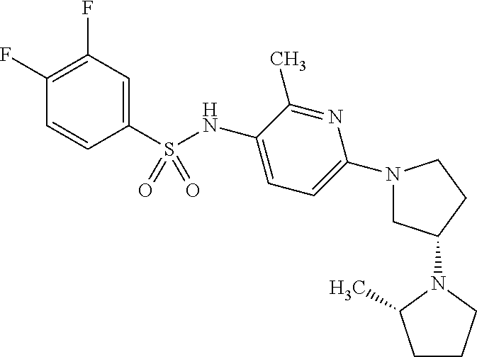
C1(F)=C(F)C=C(S(NC2=CC=C(N3CC(N4C(C)CCC4)CC3)N=C2C)(=O)=O)C=C1
